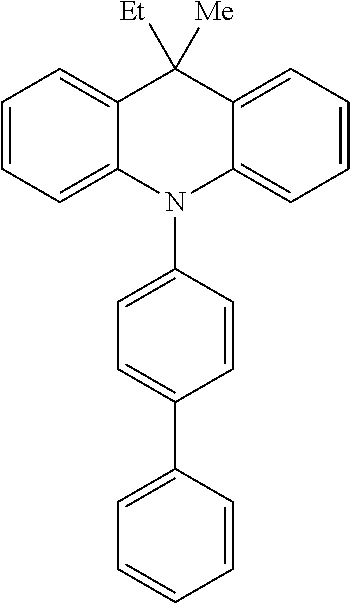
C1=CC=C2C(=C1)C([Et])([Me])C1=CC=CC=C1N2C1=CC=C(C2=CC=CC=C2)C=C1
